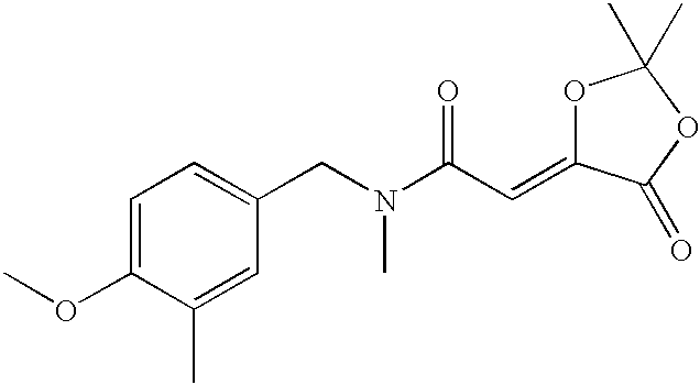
C1=C(OC)C(C)=CC(CN(C(=O)C=C2OC(C)(C)OC2=O)C)=C1
